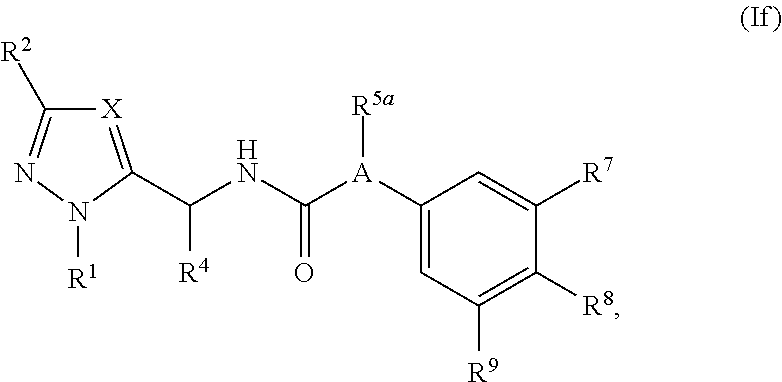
[X]1=C(C(NC([A](C2=CC([R9])=C([R8])C([R7])=C2)[R5a])=O)[R4])N([R1])N=C1[R2]
